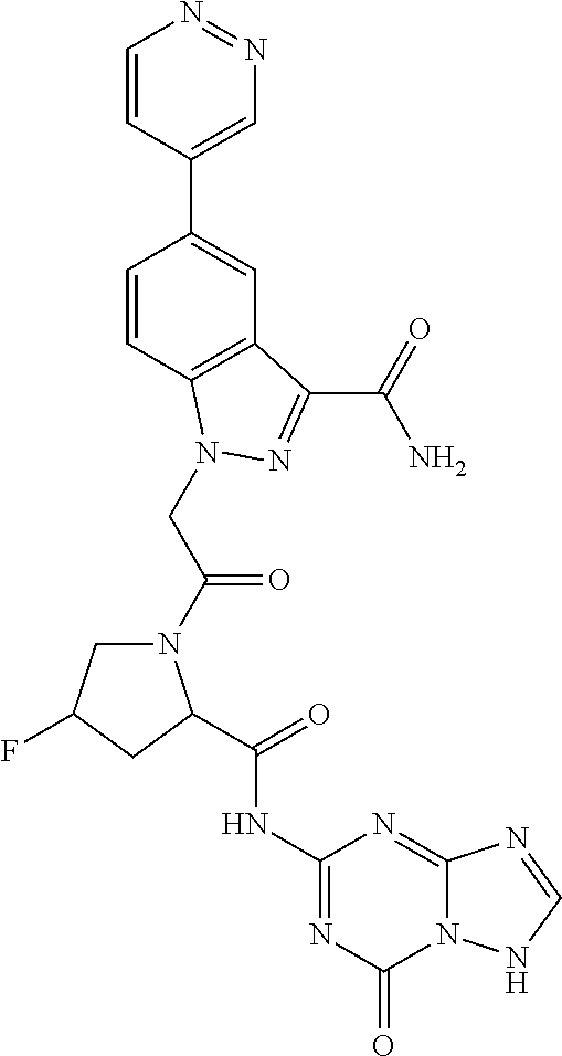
N1(C(CN2C3=C(C=C(C4=CN=NC=C4)C=C3)C(C(N)=O)=N2)=O)CC(F)CC1C(=O)NC1=NC(=O)N2C(=N1)N=CN2
